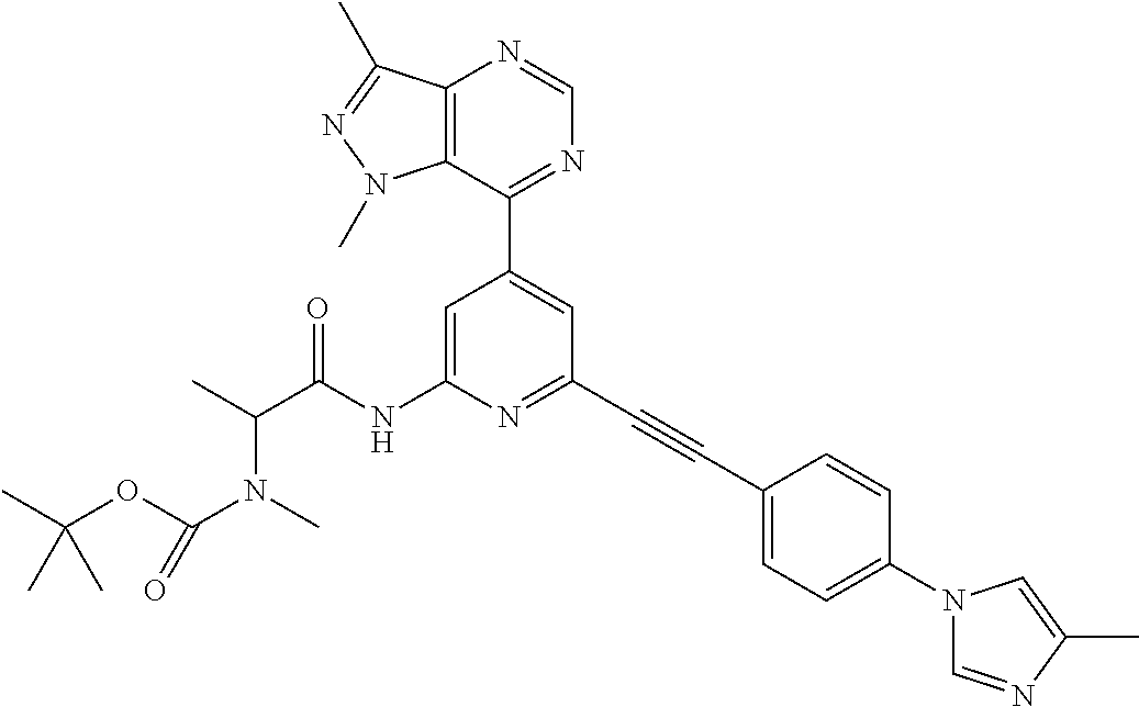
C1(C2=CC(C#CC3=CC=C(N4C=NC(C)=C4)C=C3)=NC(NC(C(C)N(C)C(OC(C)(C)C)=O)=O)=C2)=NC=NC2=C1N(C)N=C2C
